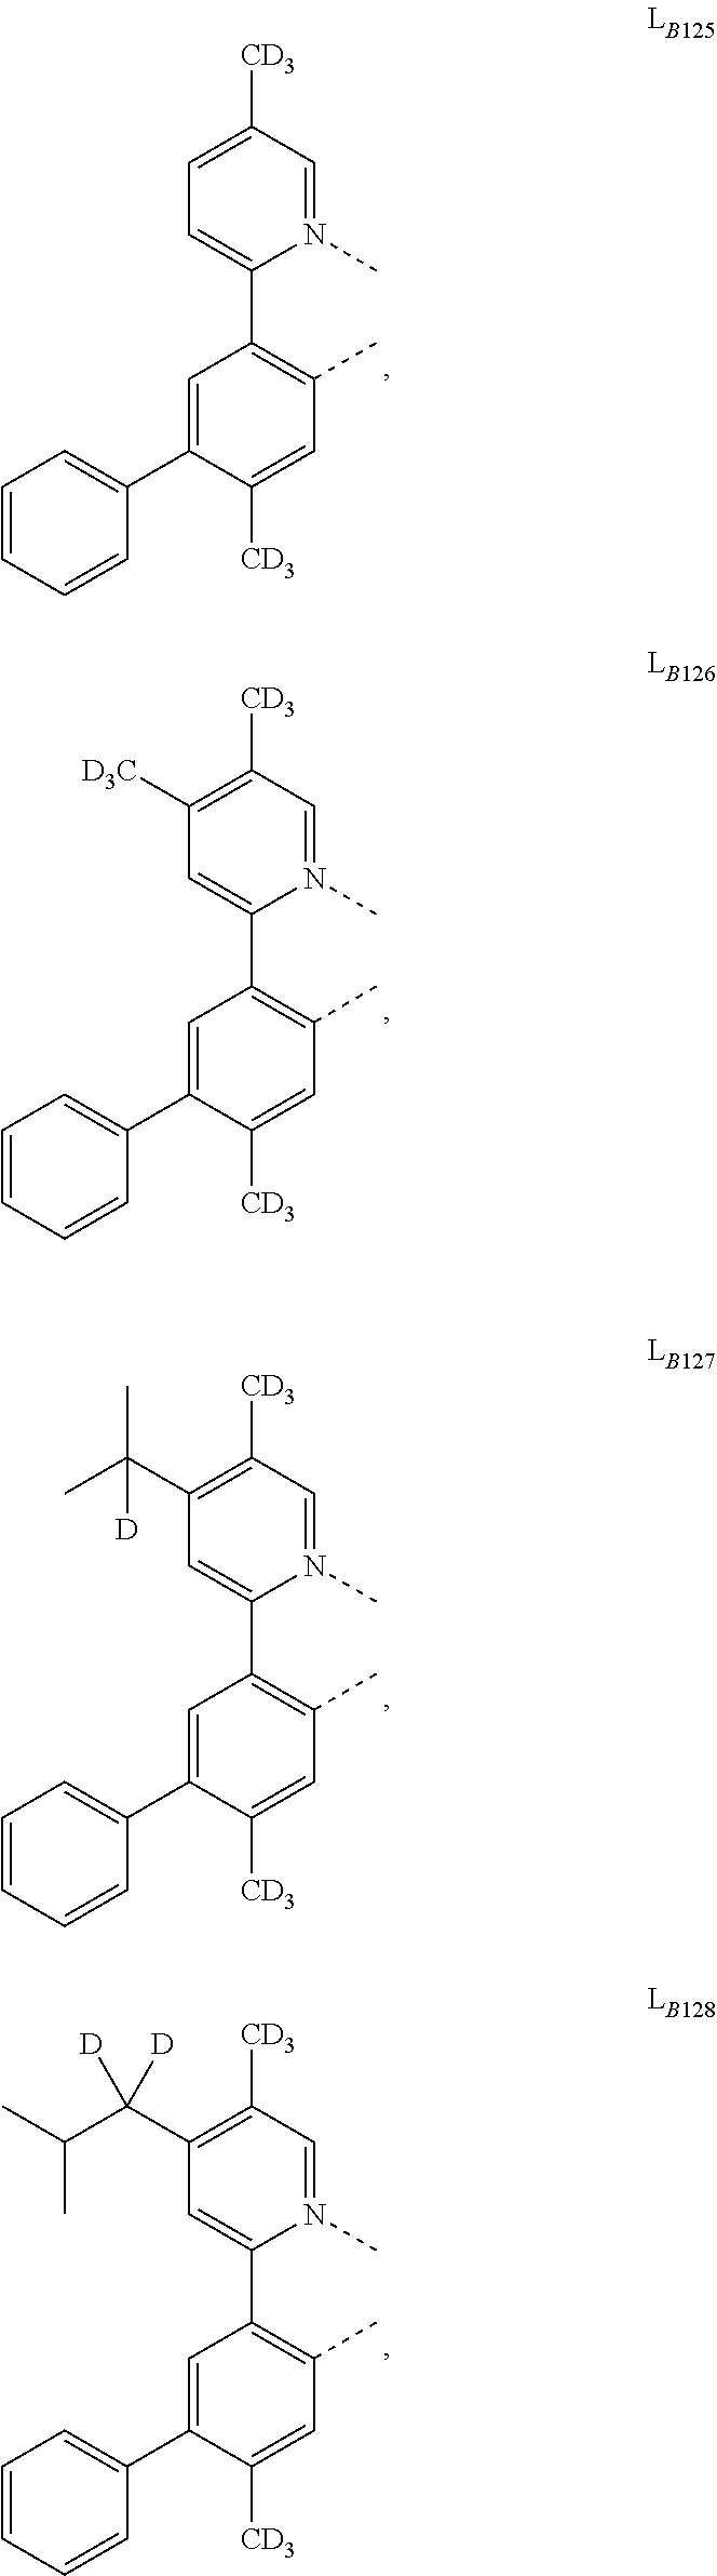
N1(C)=CC([CD3])=CC=C1C1=C(C)C=C([CD3])C(C2=CC=CC=C2)=C1.N1(C)=CC([CD3])=C([D3C])C=C1C1=C(C)C=C([CD3])C(C2=CC=CC=C2)=C1.N1(C)=CC([CD3])=C(C(C)(C)[D])C=C1C1=C(C)C=C([CD3])C(C2=CC=CC=C2)=C1.N1(C)=CC([CD3])=C(C(C(C)C)([D])[D])C=C1C1=C(C)C=C([CD3])C(C2=CC=CC=C2)=C1
